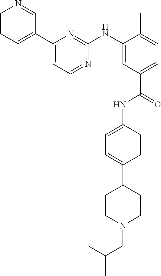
C1=CC=C(C2=CC=NC(NC3=CC(C(=O)NC4=CC=C(C5CCN(CC(C)C)CC5)C=C4)=CC=C3C)=N2)C=N1
